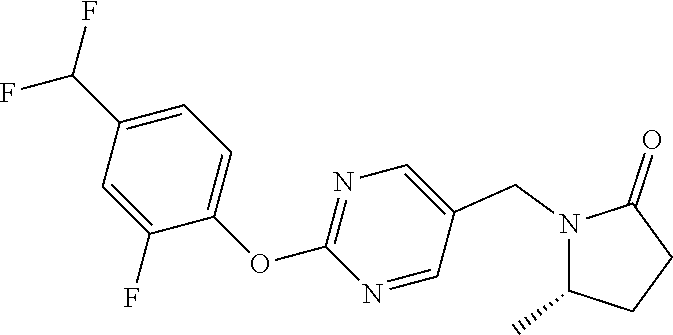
N1(CC2=CN=C(OC3=CC=C(C(F)F)C=C3F)N=C2)C(C)CCC1=O
